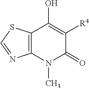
C12=C(N(C)C(=O)C([R4])=C1O)N=CS2
